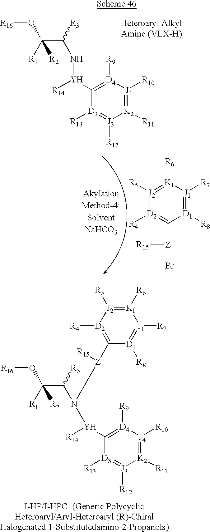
C1([Y]([R14])N(C([R3])C([R1])([R2])O[R16])[Z](C2=[D2]([R4])[J2]([R5])=[K1]([R6])[J1]([R7])=[D1]2[R8])[R15])=[D4]([R9])[J4]([R10])=[K2]([R11])[J3]([R12])=[D3]1[R13].C1([Y](NC([R3])C([R1])([R2])O[R16])[R14])=[D4]([R9])[J4]([R10])=[K2]([R11])[J3]([R12])=[D3]1[R13].[J2]1([R5])=[K1]([R6])[J1]([R7])=[D1]([R8])C([Z](Br)[R15])=[D2]1[R4]
